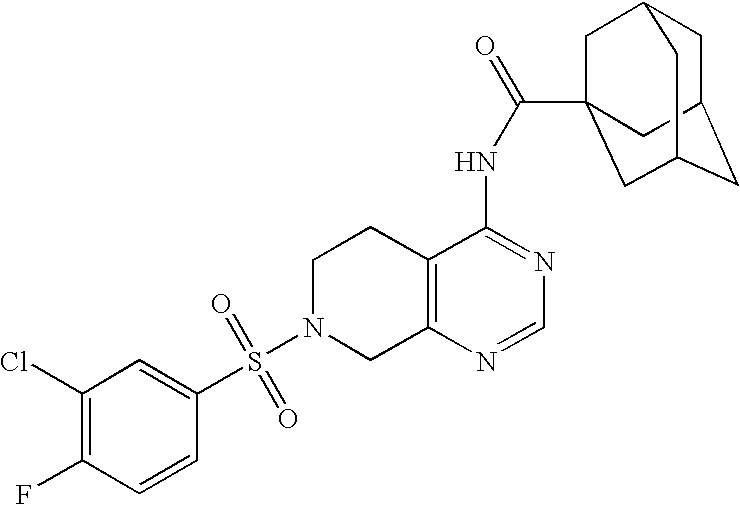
C1N(S(=O)(=O)C2=CC(Cl)=C(F)C=C2)CC2=C(C1)C(NC(=O)C13CC4CC(CC(C1)C4)C3)=NC=N2
